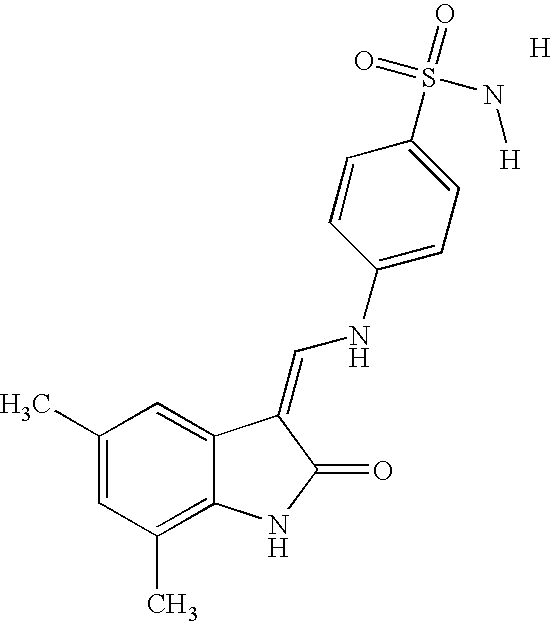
C1(C)=CC(C)=C2C(=C1)C(=CNC1=CC=C(S(=O)(=O)N[H])C=C1)C(=O)N2.[H]
